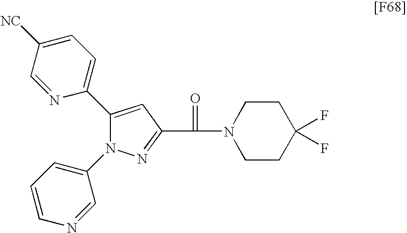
C1(C2=CC=C([NC])C=N2)=CC(C(=O)N2CCC(F)(F)CC2)=NN1C1=CC=CN=C1
